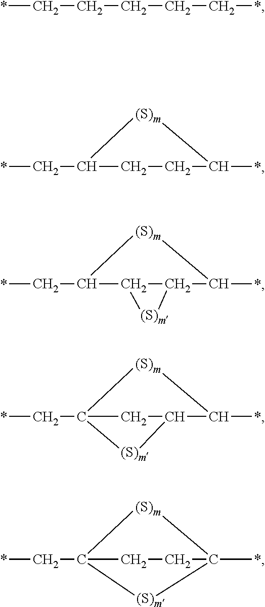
*CCCCC*.*CC1CCC(*)[(S)m]1.*CC1C2C(C(*)[(S)m]1)[(S)m]2.*CC12CC(C(*)[(S)m]1)[(S)m]2.*CC12CCC(*)([(S)m]1)[(S)m]2
